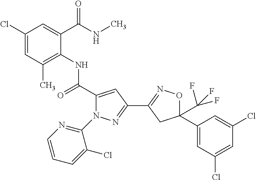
C1(Cl)=CC(C)=C(NC(C2=CC(C3=NOC(C4=CC(Cl)=CC(Cl)=C4)(C(F)(F)F)C3)=NN2C2=NC=CC=C2Cl)=O)C(C(NC)=O)=C1
